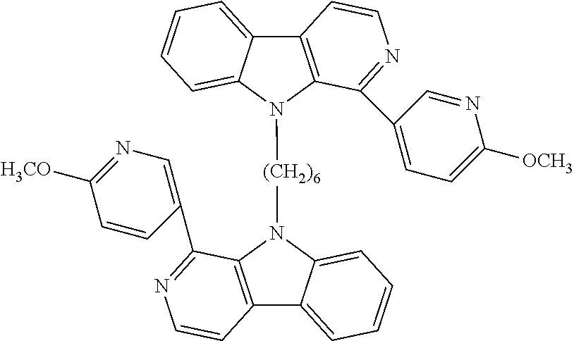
C12=C(N([(CH2)6]N3C4=C(C5=CC=CC=C35)C=CN=C4C3=CN=C([H3CO])C=C3)C3=CC=CC=C13)C(C1=CC=C([OCH3])N=C1)=NC=C2
